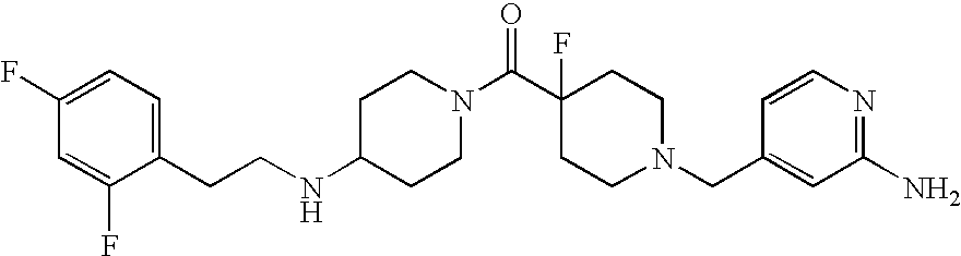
C1(CCNC2CCN(C(C3(F)CCN(CC4=CC(N)=NC=C4)CC3)=O)CC2)=CC=C(F)C=C1F
